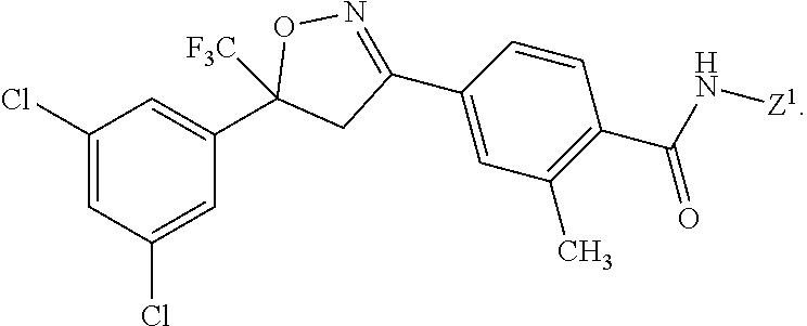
C1(Cl)=CC(Cl)=CC(C2([F3C])CC(C3=CC(C)=C(C(N[Z1])=O)C=C3)=NO2)=C1
